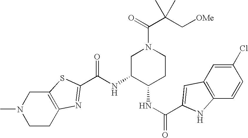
C12=C(CCN(C)C1)N=C(C(NC1C(NC(=O)C3=CC4=C(C=CC(Cl)=C4)N3)CCN(C(=O)C(C[OMe])(C)C)C1)=O)S2
